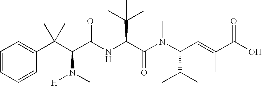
C1=CC=CC(C(C(C(NC(C(N(C(C=C(C(O)=O)C)C(C)C)C)=O)C(C)(C)C)=O)N(C)[H])(C)C)=C1
